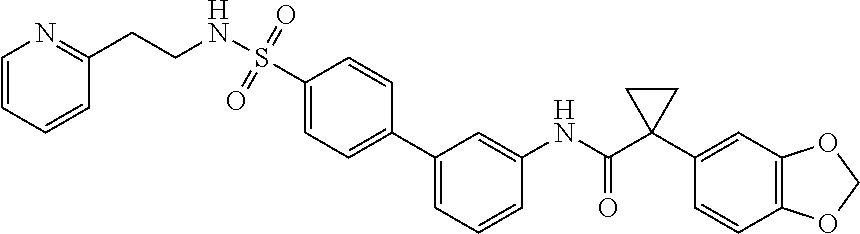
C1=CC=C(C2=CC=C(S(=O)(=O)NCCC3=NC=CC=C3)C=C2)C=C1NC(C1(C2=CC3=C(C=C2)OCO3)CC1)=O
